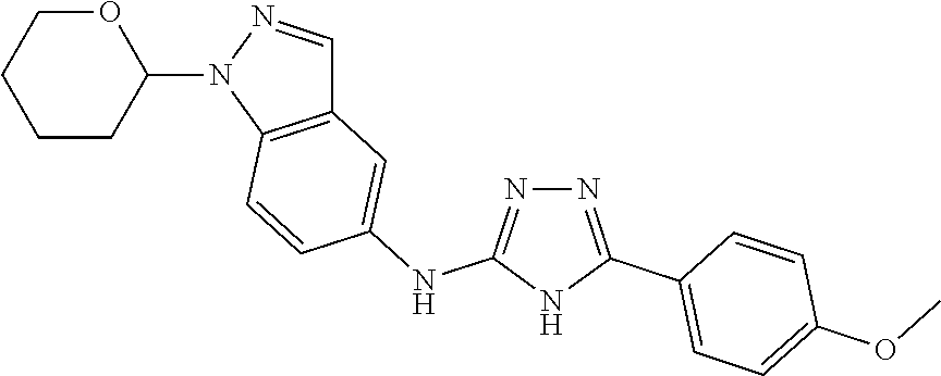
N1=C(NC2=CC3=C(N(C4CCCCO4)N=C3)C=C2)NC(C2=CC=C(OC)C=C2)=N1
